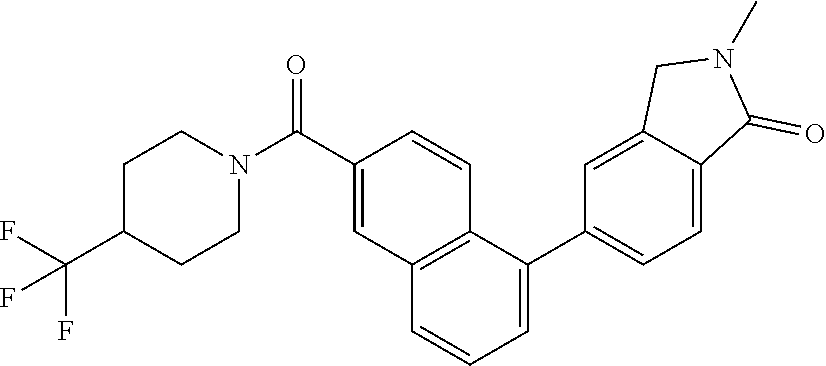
FC(F)(C1CCN(C(C2=CC3=C(C=C2)C(C2=CC=C4C(=C2)CN(C)C4=O)=CC=C3)=O)CC1)F
